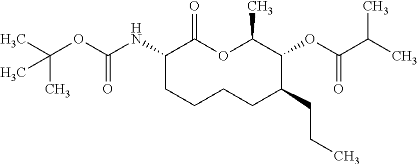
C1(NC(OC(C)(C)C)=O)CCCCC(CCC)C(OC(C(C)C)=O)C(C)OC1=O
